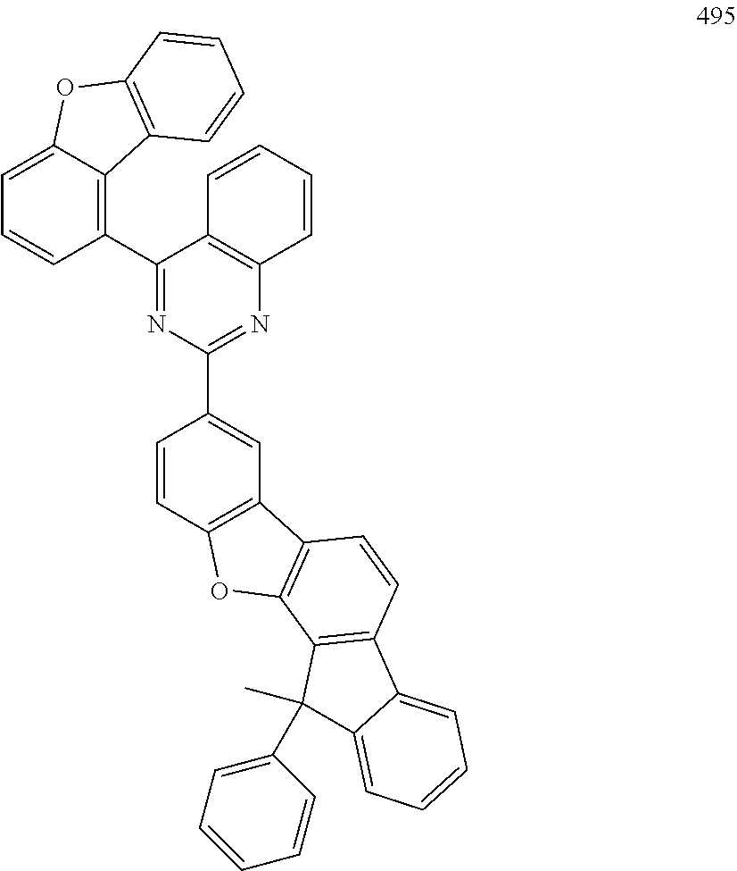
C1(C2=NC(C3=CC4=C(C=C3)OC3=C4C=CC4=C3C(C3=CC=CC=C3)(C)C3=CC=CC=C43)=NC3=C2C=CC=C3)=C2C(=CC=C1)OC1=C2C=CC=C1
